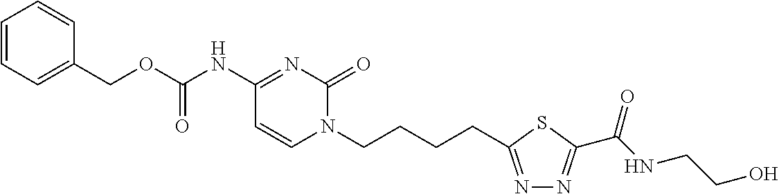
C1=CC=C(COC(NC2=NC(=O)N(CCCCC3=NN=C(C(=O)NCCO)S3)C=C2)=O)C=C1
